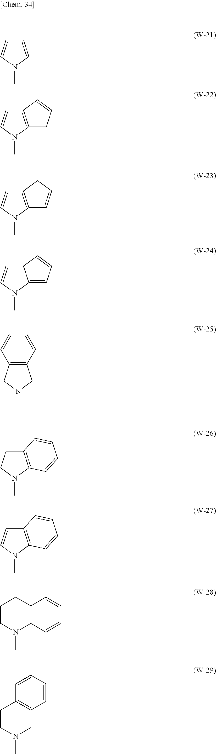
C1=CN(C)C=C1.C12=C(N(C)C=C1)CC=C2.C12=C(N(C)C=C1)C=CC2.C12C=CN(C)C1=CC=C2.C12=C(CN(C)C1)C=CC=C2.C12=C(N(C)CC1)C=CC=C2.C12=C(N(C)C=C1)C=CC=C2.C1CN(C)C2=C(C1)C=CC=C2.C1CN(C)CC2=C1C=CC=C2
